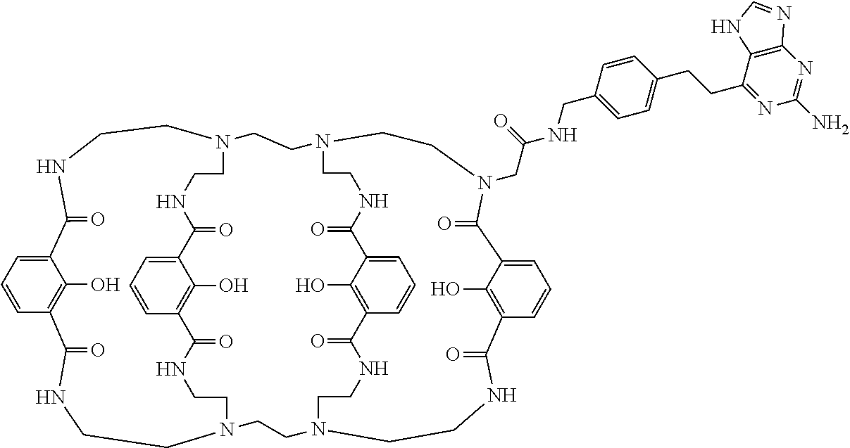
C12=CC=CC(=C1O)C(=O)NCCN1CCNC(=O)C3=C(O)C(=CC=C3)C(=O)NCCN(CCNC2=O)CCN2CCNC(=O)C3=CC=CC(=C3O)C(=O)NCCN(CCNC(=O)C3=C(O)C(=CC=C3)C(=O)N(CC(NCC3=CC=C(CCC4=NC(N)=NC5=C4NC=N5)C=C3)=O)CC2)CC1
